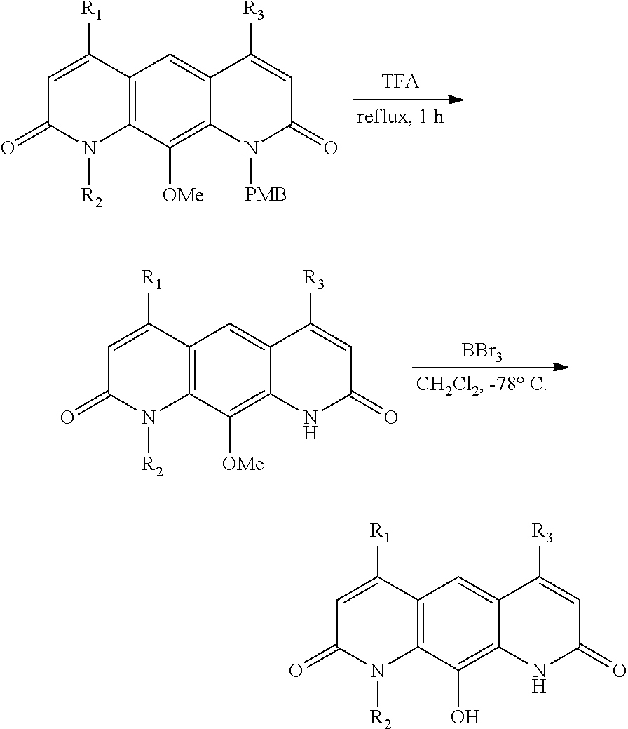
C12=C(C([OMe])=C3C(=C1)C([R3])=CC(=O)N3[PMB])N([R2])C(=O)C=C2[R1].C12=C(C([OMe])=C3C(=C1)C([R3])=CC(=O)N3)N([R2])C(=O)C=C2[R1].[BBr3].C12=C(C(O)=C3C(=C1)C([R3])=CC(=O)N3)N([R2])C(=O)C=C2[R1]
